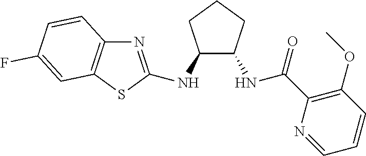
N1=C(NC2C(NC(C3=C(OC)C=CC=N3)=O)CCC2)SC2=C1C=CC(F)=C2
